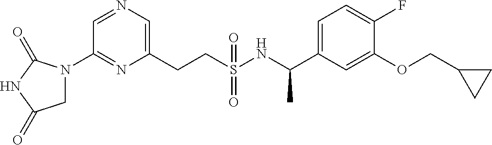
C1=NC=C(CCS(NC(C2=CC=C(F)C(OCC3CC3)=C2)C)(=O)=O)N=C1N1CC(=O)NC1=O
